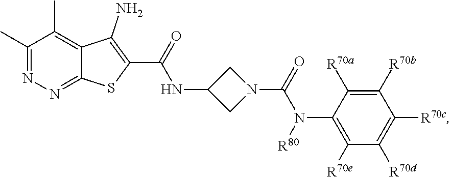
C1(C)=NN=C2C(=C1C)C(N)=C(C(=O)NC1CN(C(=O)N(C3=C([R70e])C([R70d])=C([R70c])C([R70b])=C3[R70a])[R80])C1)S2
